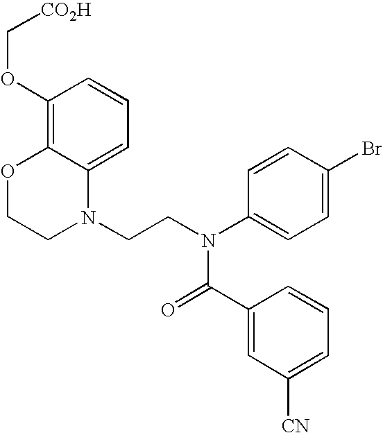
C1=C2C(=C(OC[CO2H])C=C1)OCCN2CCN(C1=CC=C(Br)C=C1)C(=O)C1=CC([CN])=CC=C1
